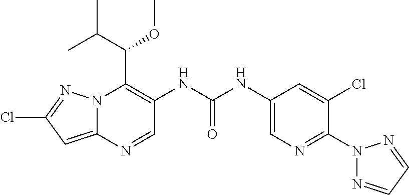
N12C(=CC(Cl)=N1)N=CC(NC(NC1=CN=C(N3N=CC=N3)C(Cl)=C1)=O)=C2C(C(C)C)OC
